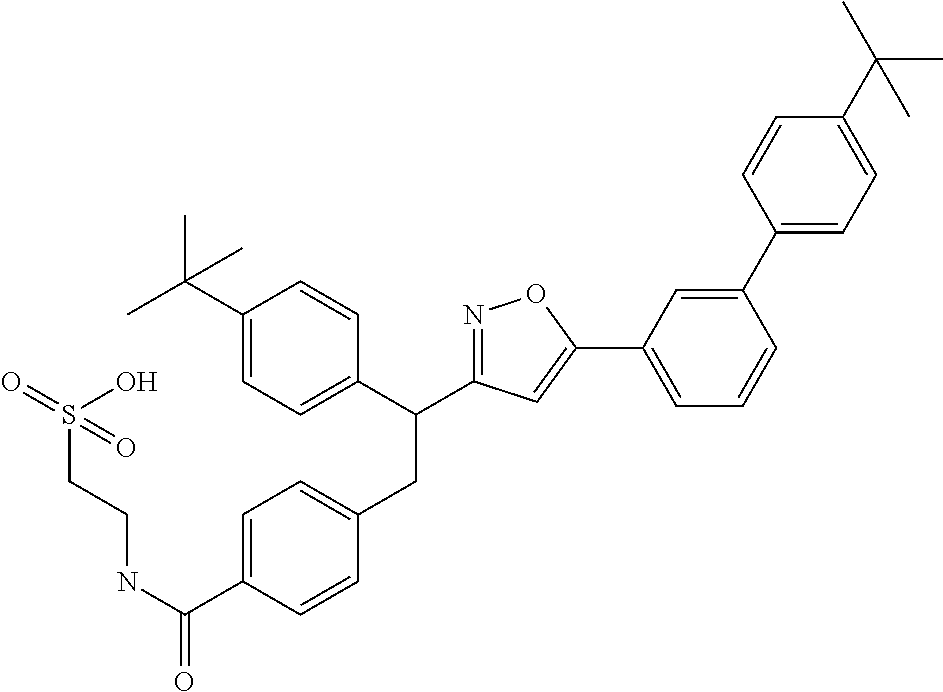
C1=C(C(NCCS(=O)(O)=O)=O)C=CC(CC(C2=CC=C(C(C)(C)C)C=C2)C2=NOC(C3=CC=CC(C4=CC=C(C(C)(C)C)C=C4)=C3)=C2)=C1
